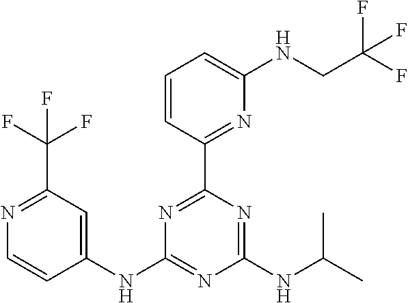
N1=C(C(F)(F)F)C=C(NC2=NC(NC(C)C)=NC(C3=NC(NCC(F)(F)F)=CC=C3)=N2)C=C1
